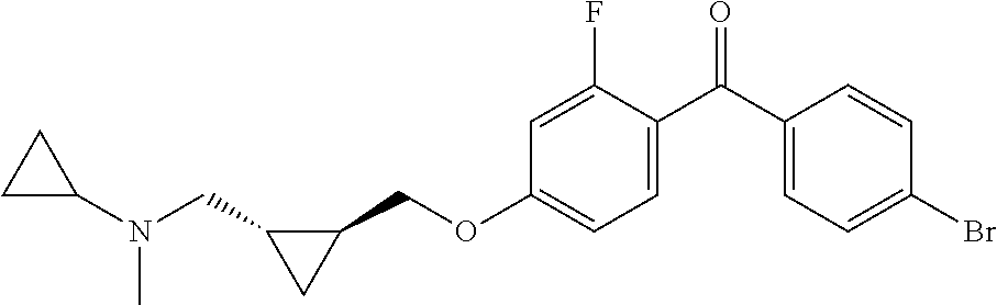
C1(C(C2=CC=C(OCC3C(CN(C4CC4)C)C3)C=C2F)=O)=CC=C(Br)C=C1
